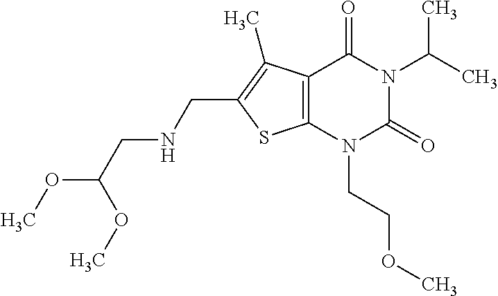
C12=C(N(CCOC)C(=O)N(C(C)C)C1=O)SC(CNCC(OC)OC)=C2C
